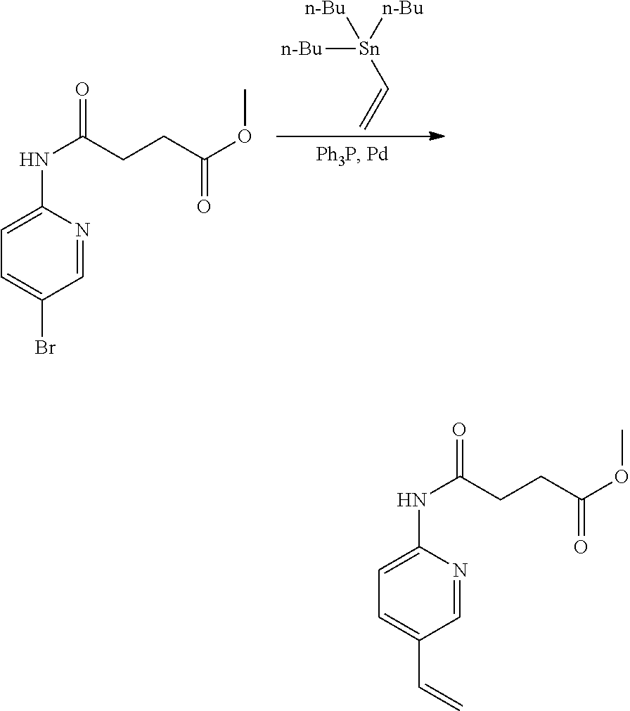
C1(NC(CCC(=O)OC)=O)=CC=C(Br)C=N1.[n-Bu][Sn]([n-Bu])(C=C)[n-Bu].C1(NC(CCC(=O)OC)=O)=CC=C(C=C)C=N1
